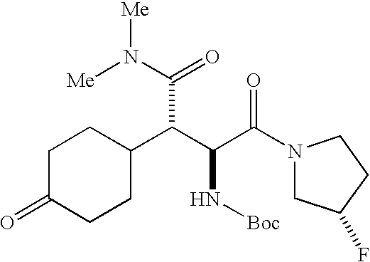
C1C(=O)CCC(C(C(C(N2CC(F)CC2)=O)N[Boc])C(N([Me])[Me])=O)C1
